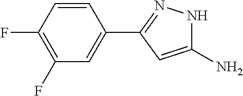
C1(N)=CC(C2=CC(F)=C(F)C=C2)=NN1
